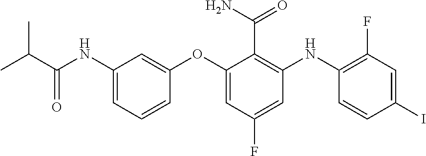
C1(OC2=CC(F)=CC(NC3=C(F)C=C(I)C=C3)=C2C(N)=O)=CC(NC(C(C)C)=O)=CC=C1
